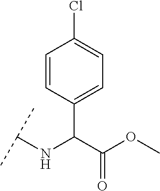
C1(C(C(OC)=O)NC(C)C)=CC=C(Cl)C=C1
